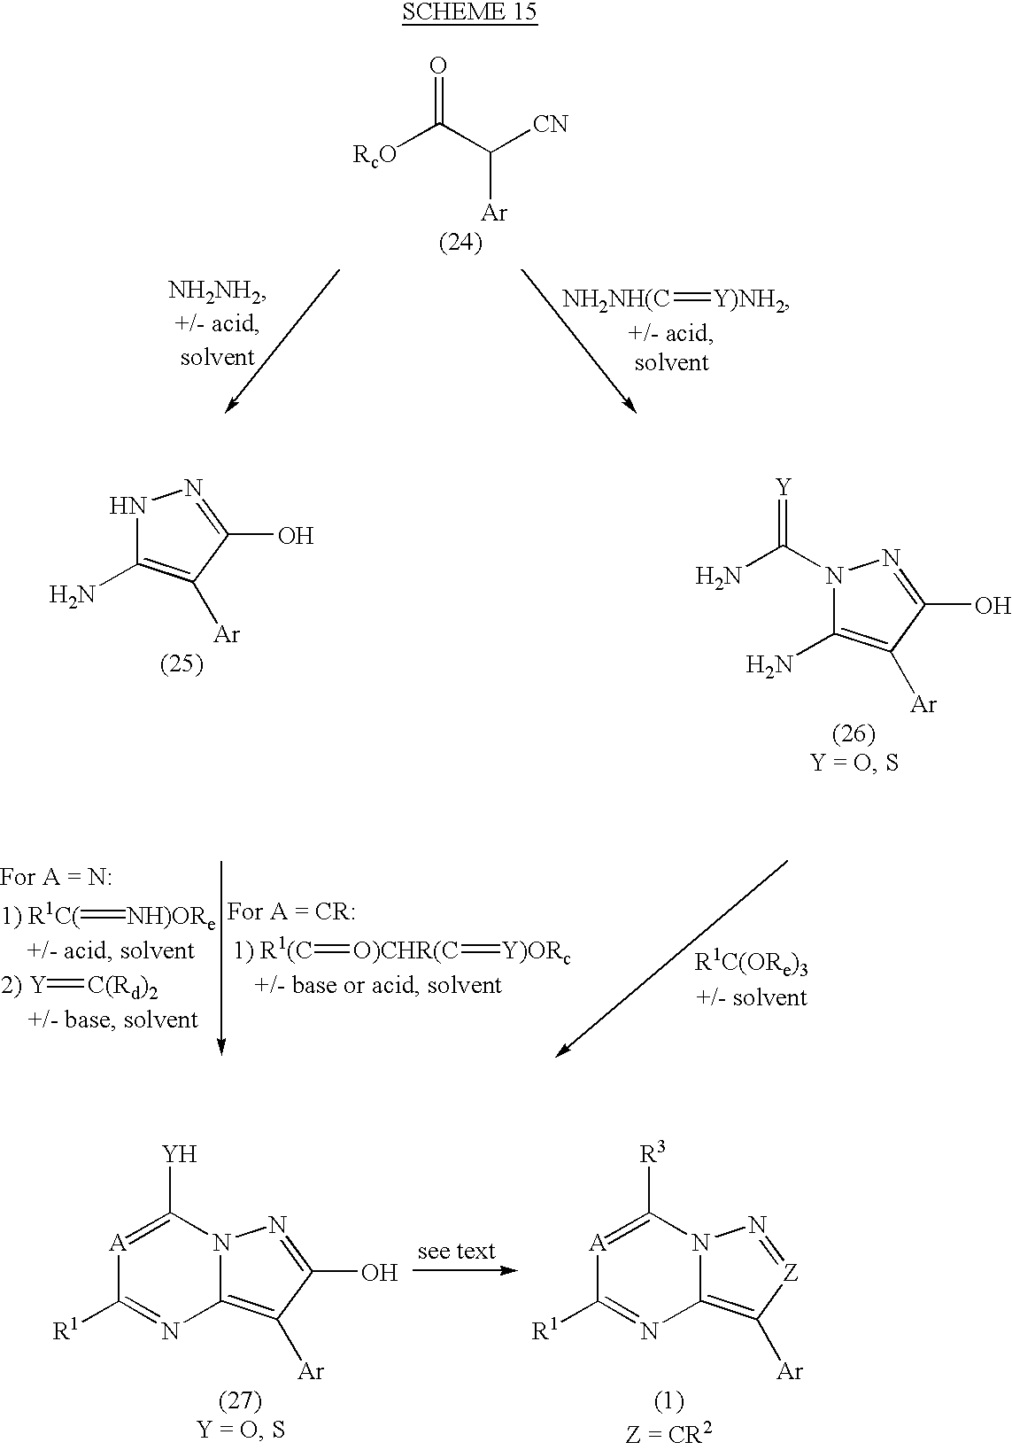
O=C(C([CN])[Ar])[RcO].[NH2NH(C]=[Y)NH2].N1C(N)=C([Ar])C(O)=N1.N1(C(N)=[Y])C(N)=C([Ar])C(O)=N1.[1) R1C(]=[NH)ORe].[2) Y]=[C(Rd)2].[1) R1(C]=[O)CHR(C]=[Y)ORc].N12C(=C([Ar])[Z]=N1)N=C([R1])[A]=C2[R3].N12C(=C([Ar])C(O)=N1)N=C([R1])[A]=C2[Y]
